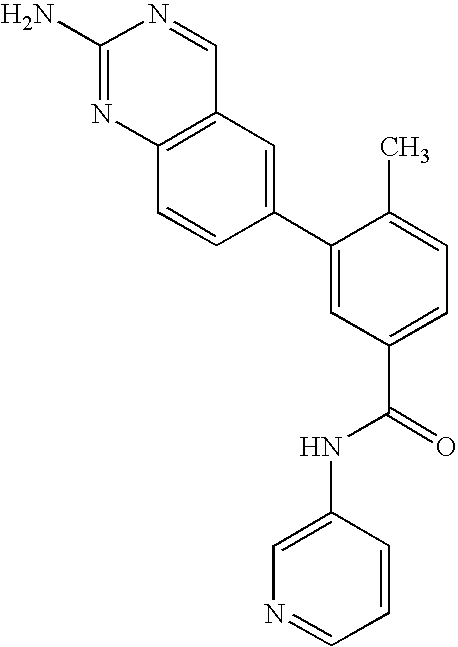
C12=C(N=C(N)N=C1)C=CC(C1=CC(C(=O)NC3=CN=CC=C3)=CC=C1C)=C2
